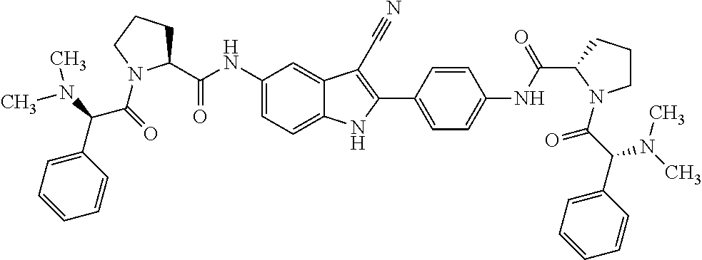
C1(NC(C2CCCN2C(=O)C(N(C)C)C2=CC=CC=C2)=O)=CC=C2C(=C1)C(C#N)=C(C1=CC=C(NC(C3N(C(C(C4=CC=CC=C4)N(C)C)=O)CCC3)=O)C=C1)N2
